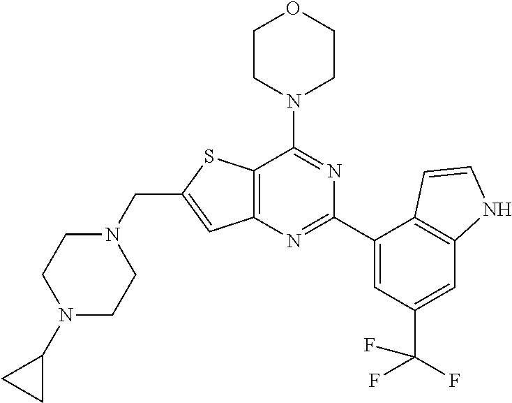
C12=C(N=C(C3=CC(C(F)(F)F)=CC4=C3C=CN4)N=C1N1CCOCC1)C=C(CN1CCN(C3CC3)CC1)S2
